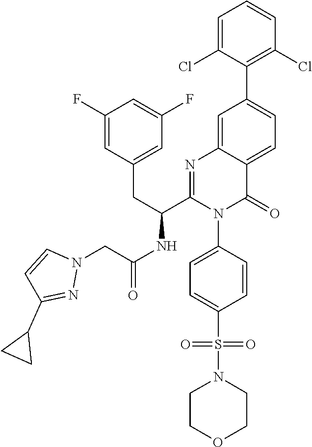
C1(F)=CC(CC(NC(=O)CN2C=CC(C3CC3)=N2)C2=NC3=CC(C4=C(Cl)C=CC=C4Cl)=CC=C3C(=O)N2C2=CC=C(S(N3CCOCC3)(=O)=O)C=C2)=CC(F)=C1
